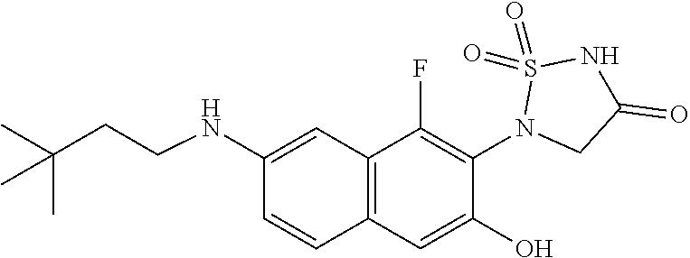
C12=C(C=C(O)C(N3CC(=O)NS3(=O)=O)=C1F)C=CC(NCCC(C)(C)C)=C2
